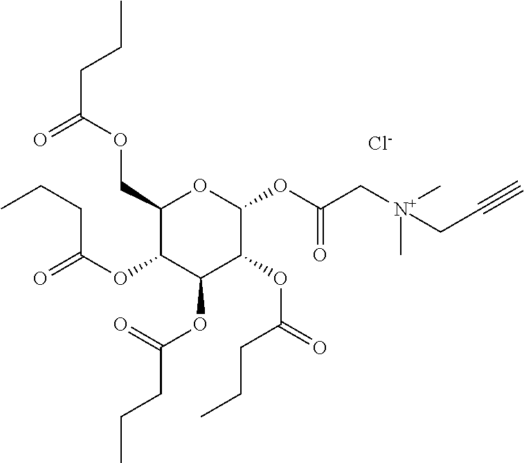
C1(COC(CCC)=O)C(OC(=O)CCC)C(OC(CCC)=O)C(OC(=O)CCC)C(OC(C[N+](C)(CC#C)C)=O)O1.[Cl-]
